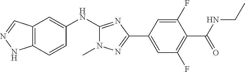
C12=C(C=CC(NC3=NC(C4=CC(F)=C(C(NCC)=O)C(F)=C4)=NN3C)=C1)NN=C2
